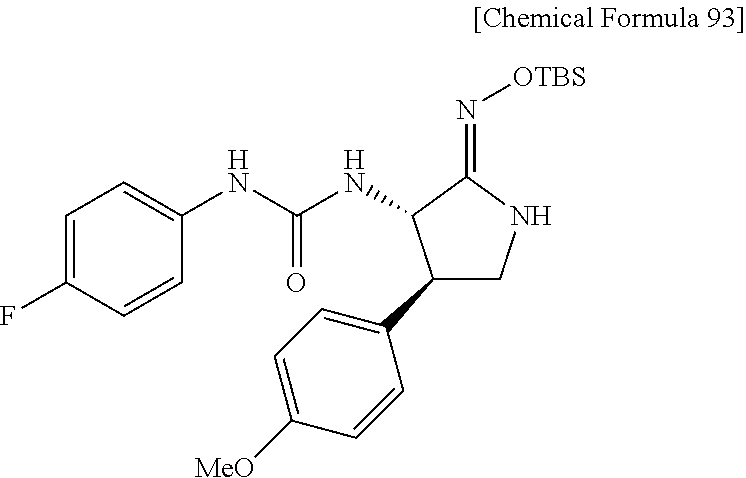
C1(C2=CC=C([MeO])C=C2)CNC(=N[OTBS])C1NC(=O)NC1=CC=C(F)C=C1
